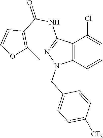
C12=C(C=CC=C1Cl)N(CC1=CC=C([CF3])C=C1)N=C2NC(=O)C1=C(C)OC=C1
